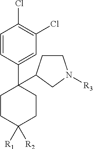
C1=CC(C2(C3CCN([R3])C3)CCC([R2])([R1])CC2)=CC(Cl)=C1Cl
